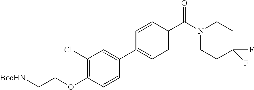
[BocHN]CCOC1=C(Cl)C=C(C2=CC=C(C(N3CCC(F)(F)CC3)=O)C=C2)C=C1
